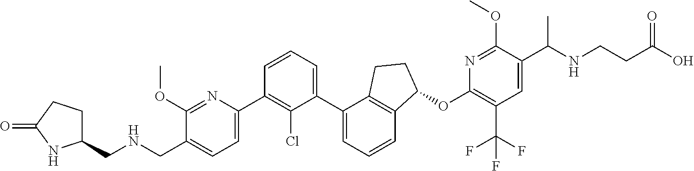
C1(CNCC2=CC=C(C3=C(Cl)C(C4=CC=CC5=C4CCC5OC4=C(C(F)(F)F)C=C(C(C)NCCC(O)=O)C(OC)=N4)=CC=C3)N=C2OC)CCC(=O)N1
